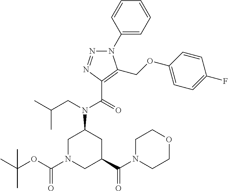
N1(C2=CC=CC=C2)N=NC(C(=O)N(CC(C)C)C2CN(C(OC(C)(C)C)=O)CC(C(N3CCOCC3)=O)C2)=C1COC1=CC=C(F)C=C1
